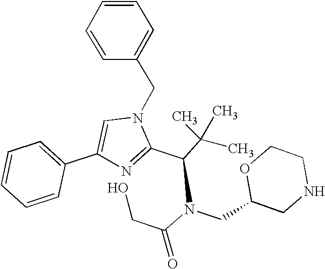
C1=CC=CC(C2=CN(CC3=CC=CC=C3)C(C(C(C)(C)C)N(C(CO)=O)CC3CNCCO3)=N2)=C1
